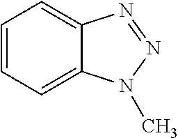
C1=CC=C2C(=C1)N=NN2C
